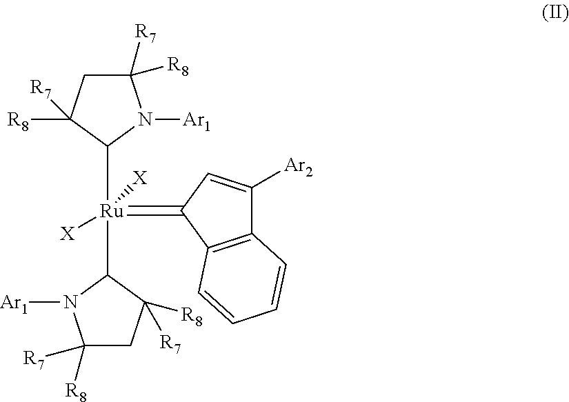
C1([R7])([R8])CC([R8])([R7])C([Ru](=C2C3=C(C([Ar2])=C2)C=CC=C3)(C2N([Ar1])C([R8])([R7])CC2([R8])[R7])([X])[X])N1[Ar1]
